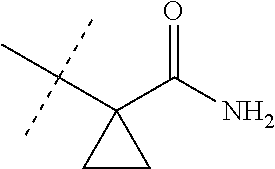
O=C(N)C1(C(C)(C)C)CC1
